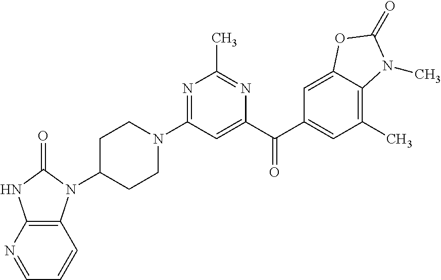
C1C(N2C3=C(NC2=O)N=CC=C3)CCN(C2=NC(C)=NC(C(C3=CC(C)=C4C(=C3)OC(=O)N4C)=O)=C2)C1
